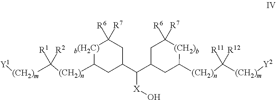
[(CH2)n](C([(CH2)m][Y2])([R11])[R12])C1[(CH2)b]C([R6])([R7])CC(C(C2CC([R6])([R7])[b(H2C)]C([(CH2)n]C([(CH2)m][Y1])([R1])[R2])C2)[X]O)C1
